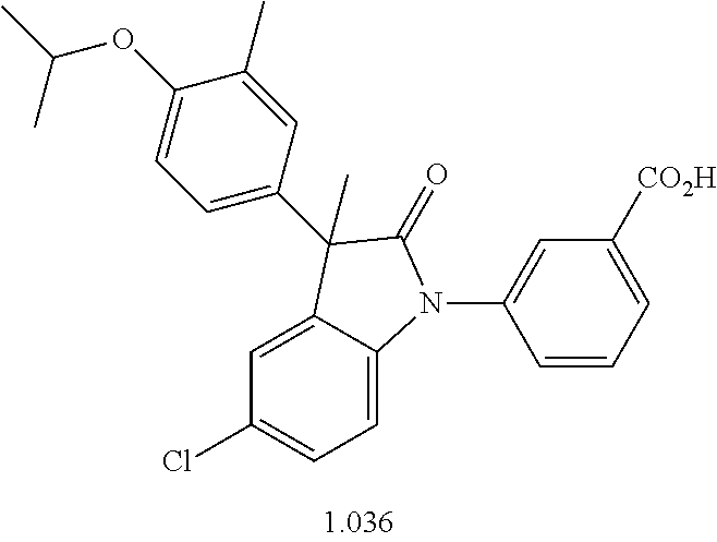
C1=C2C(=CC=C1Cl)N(C1=CC([CO2H])=CC=C1)C(=O)C2(C1=CC=C(OC(C)C)C(C)=C1)C
